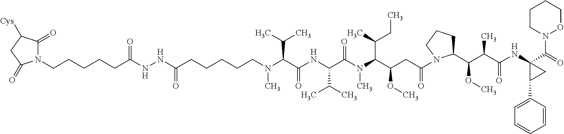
C(C(NC(C(C)C)C(N(C)C(C(C)CC)C(CC(=O)N1C(C(C(C(=O)NC2(C(N3OCCCC3)=O)C(C3=CC=CC=C3)C2)C)OC)CCC1)OC)=O)=O)(C(C)C)N(C)CCCCCC(NNC(CCCCCN1C(=O)C([Cys])CC1=O)=O)=O
